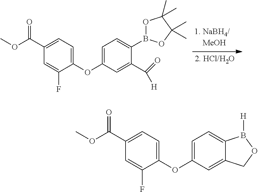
C1=C(OC2=CC=C(C(OC)=O)C=C2F)C=C(C([H])=O)C(B2OC(C)(C)C(C)(C)O2)=C1.C1=C(OC2=CC=C(C(OC)=O)C=C2F)C=C2C(=C1)B([H])OC2
